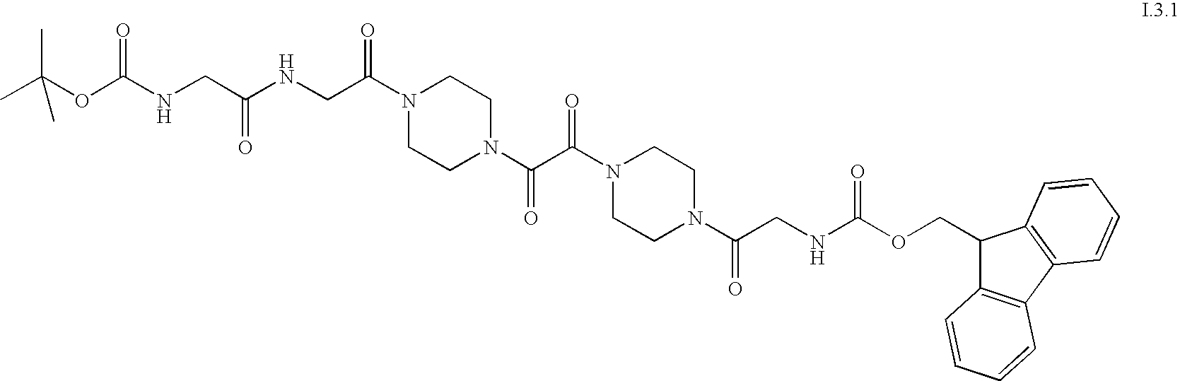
CC(OC(NCC(NCC(N1CCN(C(C(N2CCN(C(CNC(OCC3C4=C(C5=C3C=CC=C5)C=CC=C4)=O)=O)CC2)=O)=O)CC1)=O)=O)=O)(C)C
